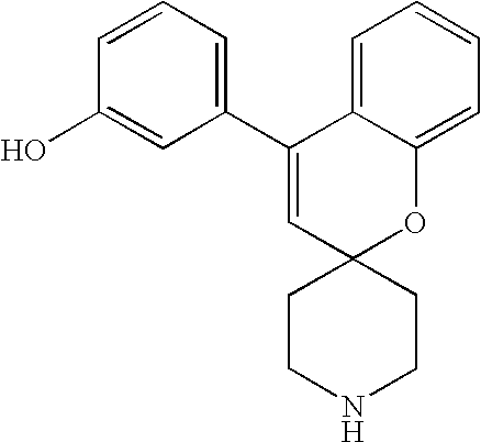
C1=CC=C(C2=CC3(OC4=CC=CC=C24)CCNCC3)C=C1O
